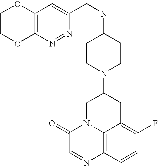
C1COC2=C(O1)C=C(CNC1CCN(C3CN4C5=C(N=CC4=O)C=CC(F)=C5C3)CC1)N=N2
